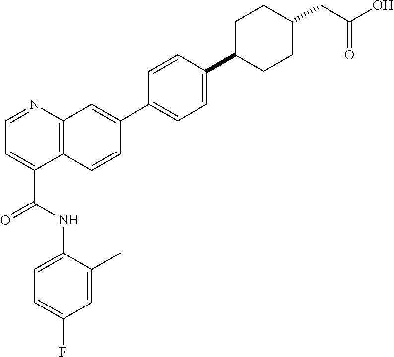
C1=C(C)C(NC(C2=CC=NC3=C2C=CC(C2=CC=C(C4CCC(CC(=O)O)CC4)C=C2)=C3)=O)=CC=C1F
